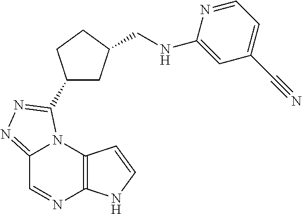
C12=NN=C(C3CC(CNC4=CC(C#N)=CC=N4)CC3)N1C1=C(N=C2)NC=C1
